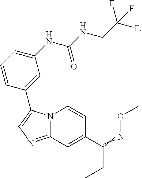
N12C(=NC=C1C1=CC(NC(NCC(F)(F)F)=O)=CC=C1)C=C(C(=NOC)CC)C=C2
